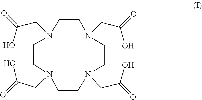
N1(CC(=O)O)CCN(CC(=O)O)CCN(CC(=O)O)CCN(CC(=O)O)CC1
